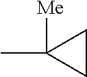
CC1([Me])CC1
